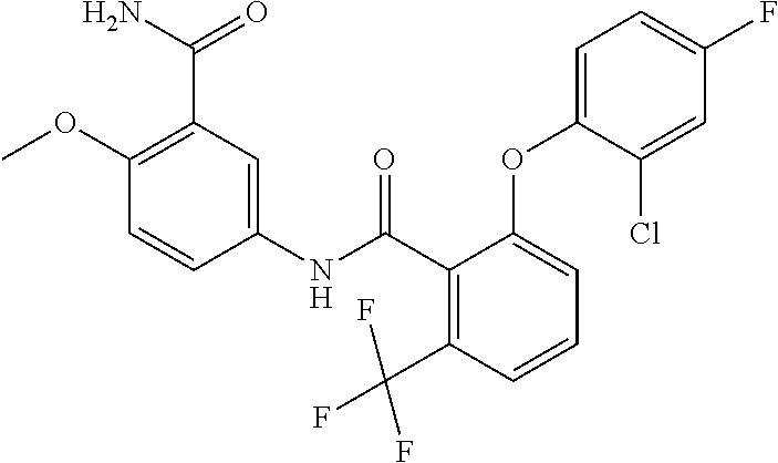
O(C)C1=C(C(N)=O)C=C(NC(C2=C(C(F)(F)F)C=CC=C2OC2=CC=C(F)C=C2Cl)=O)C=C1
